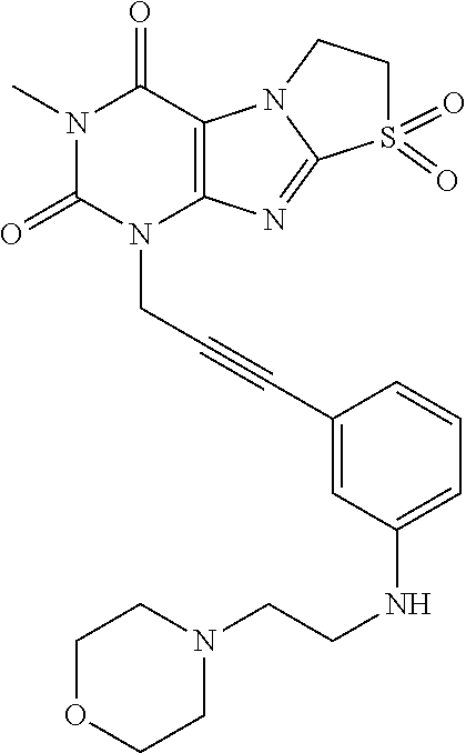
N1(C)C(=O)N(CC#CC2=CC(NCCN3CCOCC3)=CC=C2)C2=C(C1=O)N1C(=N2)S(=O)(=O)CC1
